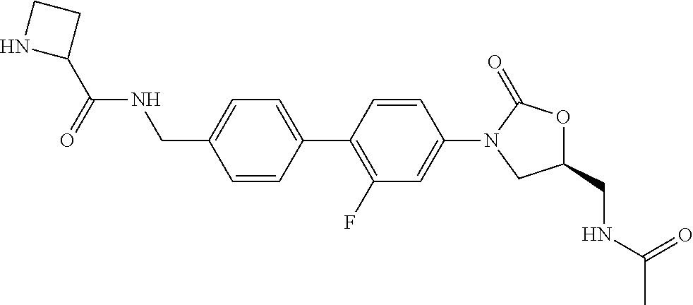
C1(CNC(=O)C)OC(=O)N(C2=CC(F)=C(C3=CC=C(CNC(C4CCN4)=O)C=C3)C=C2)C1
